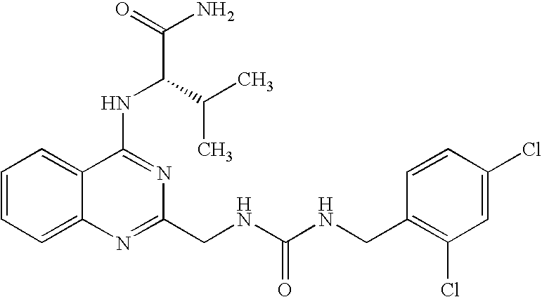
C1=CC=C2C(=C1)C(NC(C(N)=O)C(C)C)=NC(CNC(NCC1=C(Cl)C=C(Cl)C=C1)=O)=N2
